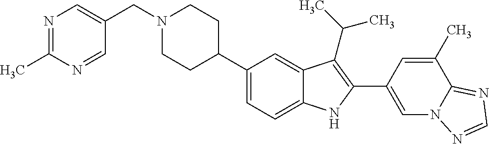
C1(C2CCN(CC3=CN=C(C)N=C3)CC2)=CC=C2C(=C1)C(C(C)C)=C(C1=CN3C(=NC=N3)C(C)=C1)N2
